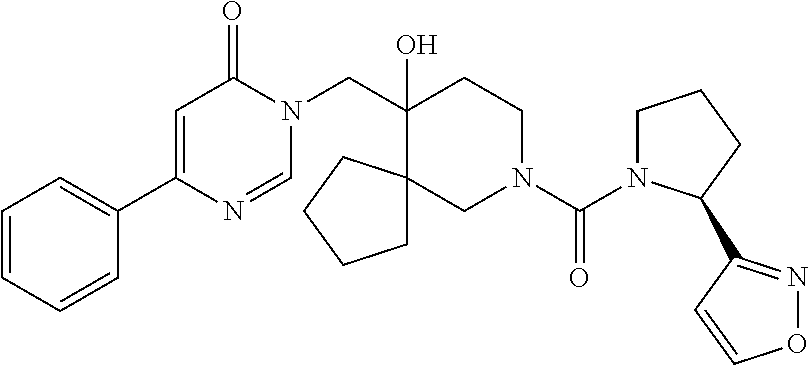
C1=CC=CC(C2=CC(=O)N(CC3(O)CCN(C(=O)N4CCCC4C4=NOC=C4)CC34CCCC4)C=N2)=C1
